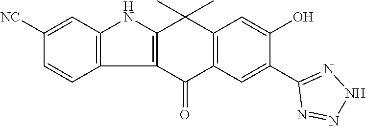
C1([NC])=CC2=C(C=C1)C1=C(N2)C(C)(C)C2=C(C1=O)C=C(C1=NNN=N1)C(O)=C2
